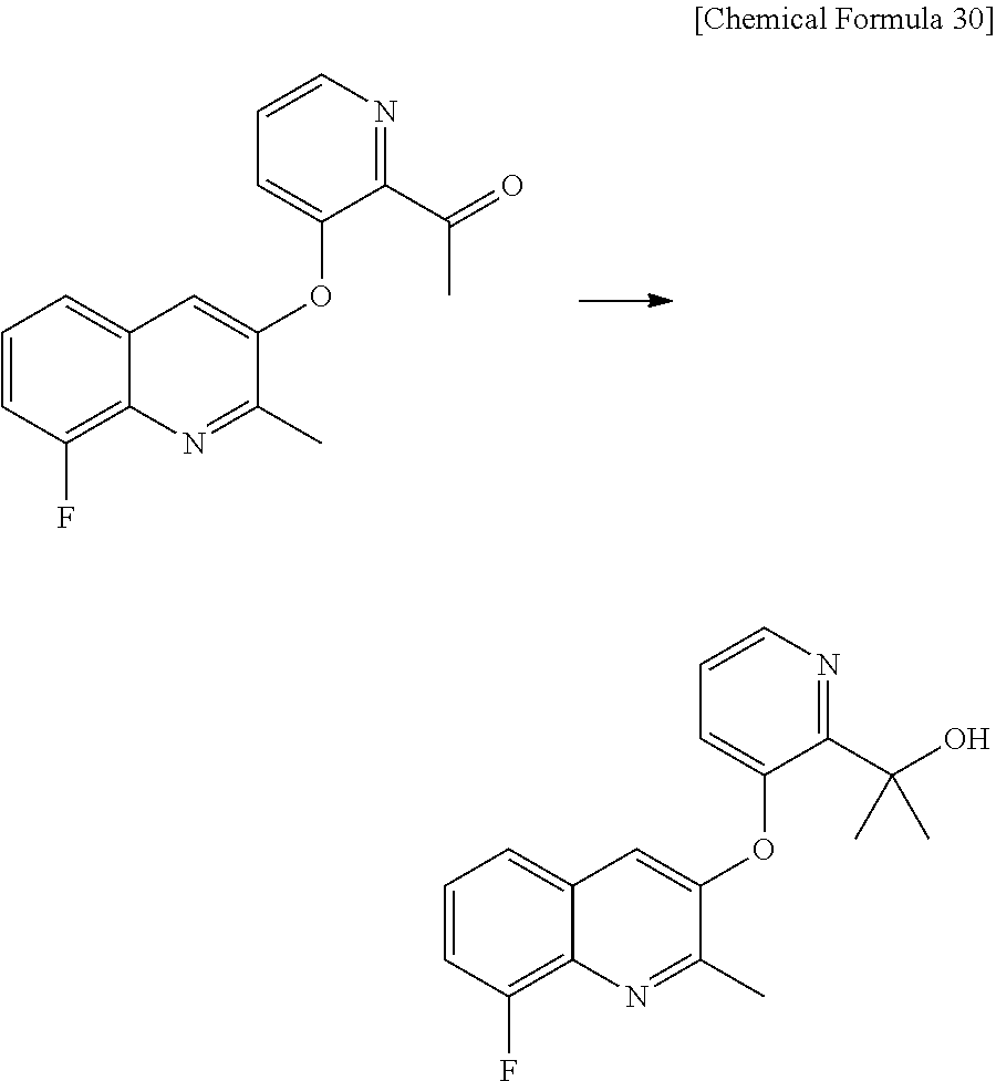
C1=CC(F)=C2C(=C1)C=C(OC1=CC=CN=C1C(=O)C)C(C)=N2.C1=CC(F)=C2C(=C1)C=C(OC1=CC=CN=C1C(C)(O)C)C(C)=N2
